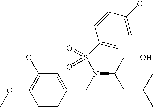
C1=CC(CN(C(CO)CC(C)C)S(C2=CC=C(Cl)C=C2)(=O)=O)=CC(OC)=C1OC
